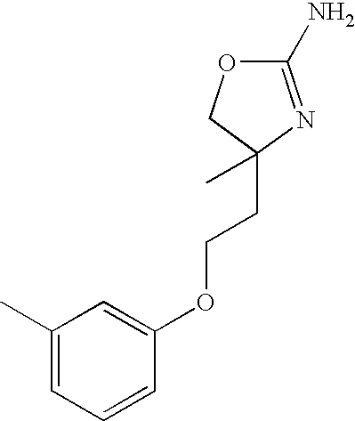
C1(C)=CC=CC(OCCC2(C)N=C(N)OC2)=C1
